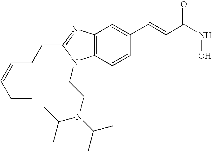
C12=C(N=C(CCC=CCC)N1CCN(C(C)C)C(C)C)C=C(C=CC(NO)=O)C=C2
